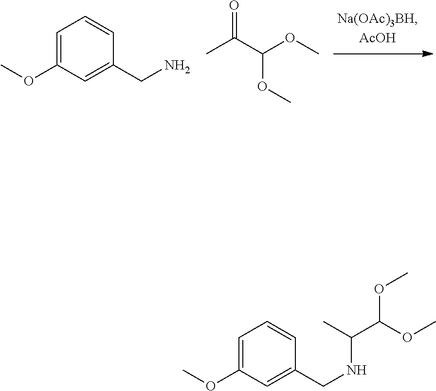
C1=C(OC)C=C(CN)C=C1.CC(C(OC)OC)=O.C1=C(OC)C=C(CNC(C(OC)OC)C)C=C1
